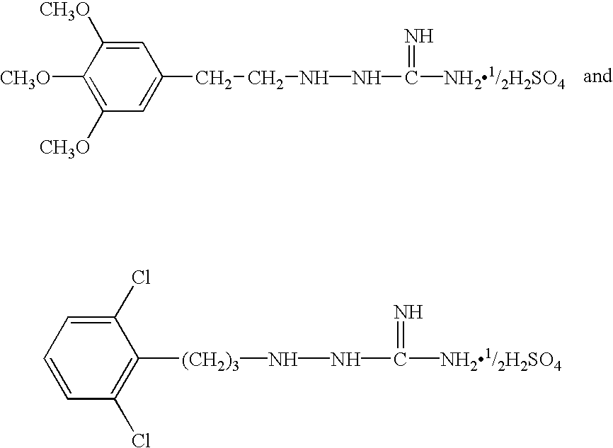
C1(Cl)=CC=CC(Cl)=C1[(CH2)3]NNC([NH21/2H2SO4])=N.C1=C([CH3O])C([CH3O])=C([CH3O])C=C1CCNNC([NH21/2H2SO4])=N
